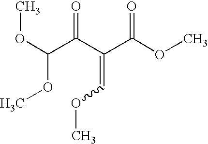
C(OC)(C(C(=COC)C(OC)=O)=O)OC
